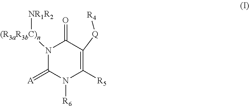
N1([(R3aR3bC)n][NR1R2])C(=[A])N([R6])C([R5])=C([Q][R4])C1=O
